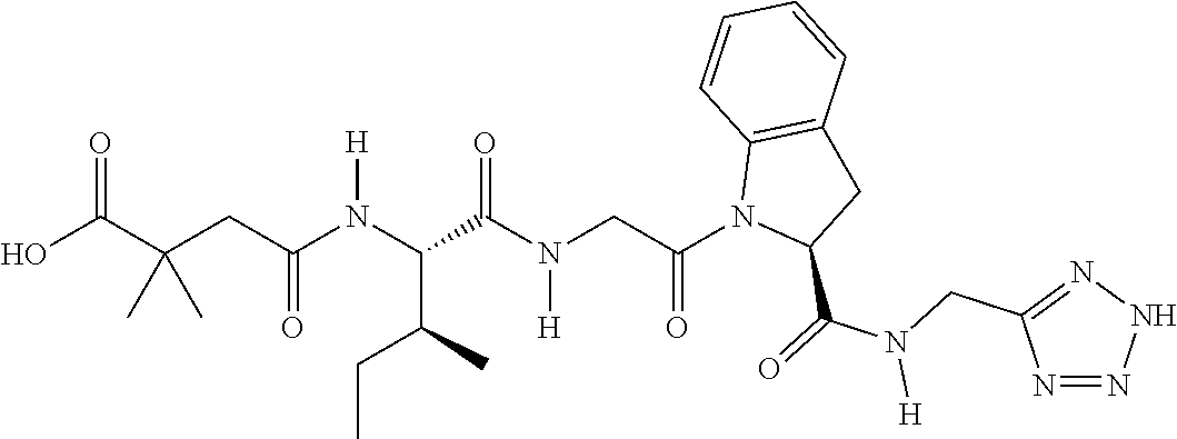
OC(C(CC(N(C(C(N(CC(N1C(C(=O)N(CC2=NNN=N2)[H])CC2=C1C=CC=C2)=O)[H])=O)C(C)CC)[H])=O)(C)C)=O
